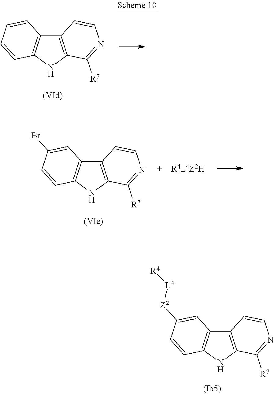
C12=C(NC3=C1C=CC=C3)C([R7])=NC=C2.C12=C(NC3=C1C=C(Br)C=C3)C([R7])=NC=C2.C12=C(NC3=C1C=C([Z2][L4][R4])C=C3)C([R7])=NC=C2
